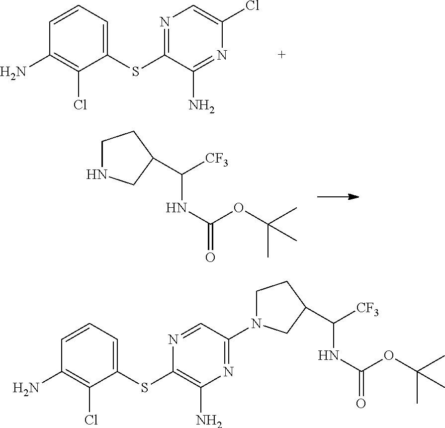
C1=CC=C(SC2=NC=C(Cl)N=C2N)C(Cl)=C1N.C(NC(=O)OC(C)(C)C)(C1CNCC1)[CF3].C1=CC=C(SC2=C(N)N=C(N3CCC(C(NC(=O)OC(C)(C)C)[CF3])C3)C=N2)C(Cl)=C1N
